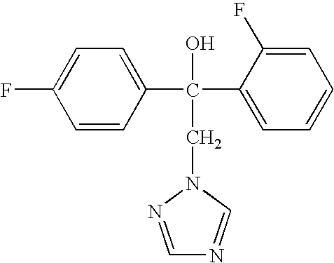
FC1=CC=C(C(C2=CC=CC=C2F)(CN2C=NC=N2)O)C=C1
